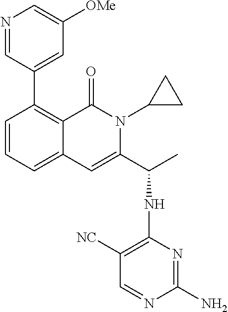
C1(C2=CC([OMe])=CN=C2)=C2C(=CC=C1)C=C(C(C)NC1=C([NC])C=NC(N)=N1)N(C1CC1)C2=O
